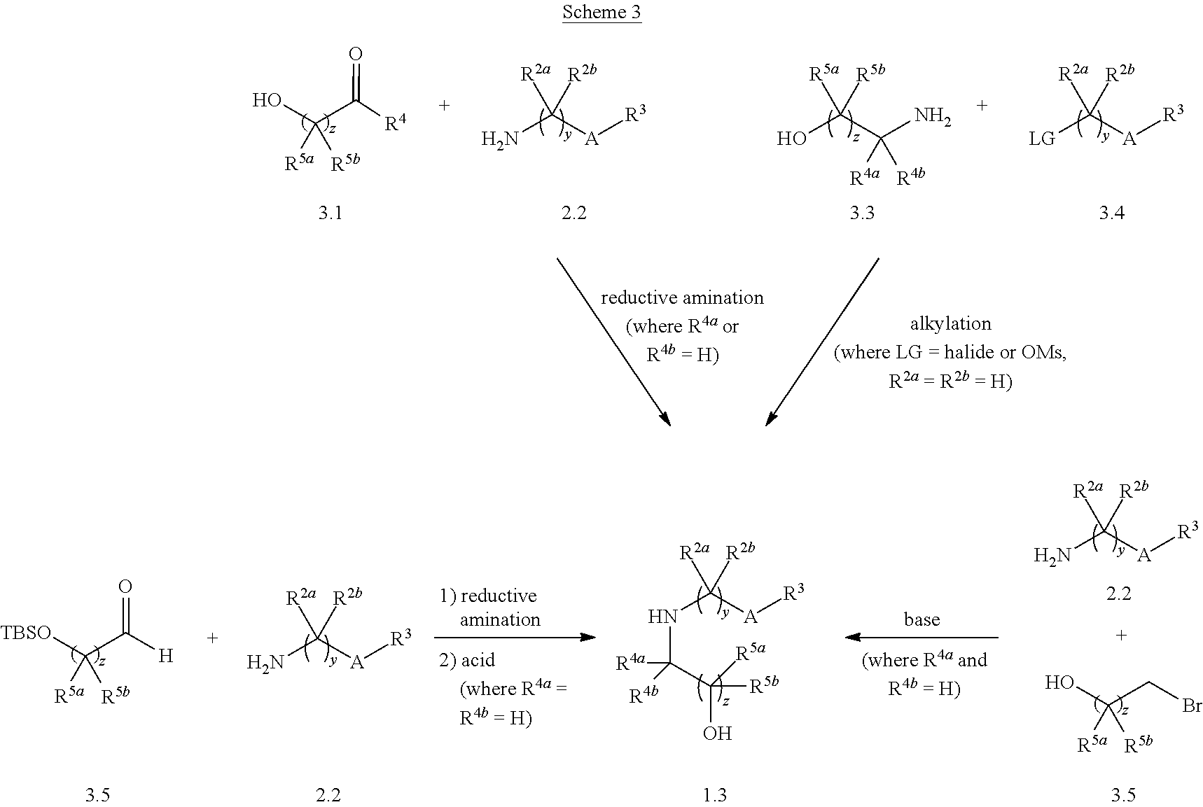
[R4]C(C(O)([R5a])[R5b])=O.NC([A][R3])([R2a])[R2b].[LG]C([A][R3])([R2a])[R2b].OC([R5a])([R5b])C(N)([R4a])[R4b].NC([A][R3])([R2a])[R2b].C(C(O)([R5a])[R5b])Br.N(C([A][R3])([R2a])[R2b])C([R4a])([R4b])C(O)([R5a])[R5b].NC([A][R3])([R2a])[R2b].C(C([TBSO])([R5a])[R5b])([H])=O
